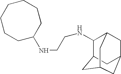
C1(NCCNC2C3CC4CC2CC(C3)C4)CCCCCCC1
